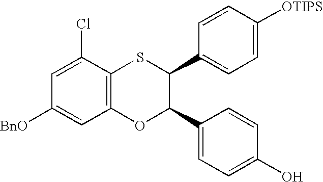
C1=C(Cl)C2=C(C=C1[BnO])OC(C1=CC=C(O)C=C1)C(C1=CC=C([OTIPS])C=C1)S2
